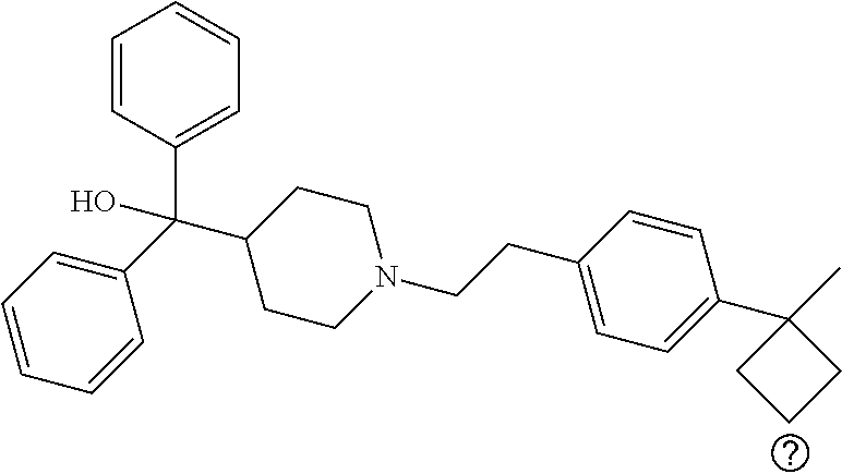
C1=CC(C(C2CCN(CCC3=CC=C(C4(C)CCC4)C=C3)CC2)(C2=CC=CC=C2)O)=CC=C1
